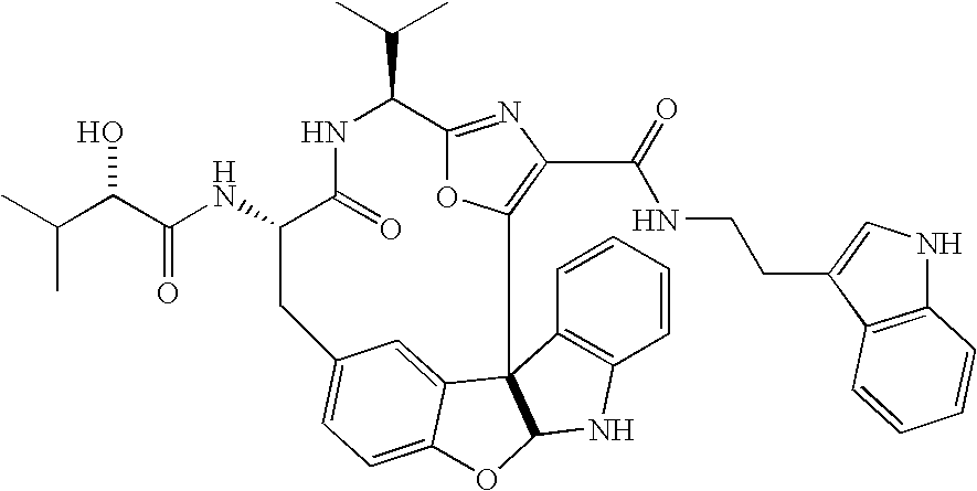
C1=CC=CC2=C1NC1C23C2=CC(=CC=C2O1)CC(NC(C(C(C)C)O)=O)C(=O)NC(C(C)C)C1=NC(C(NCCC2=CNC4=C2C=CC=C4)=O)=C3O1
